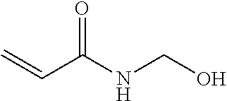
C=CC(NCO)=O
